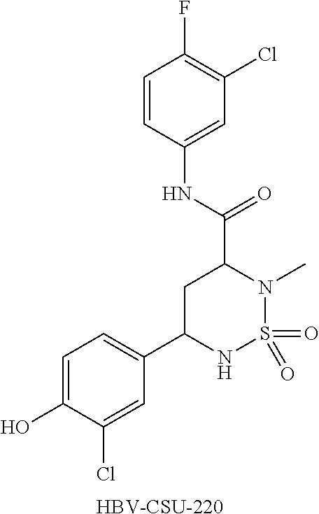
[HBV-CSU-220].C1=CC(NC(C2CC(C3=CC=C(O)C(Cl)=C3)NS(=O)(=O)N2C)=O)=CC(Cl)=C1F
